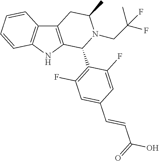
C12=C(NC3=C1C=CC=C3)C(C1=C(F)C=C(C=CC(O)=O)C=C1F)N(CC(F)(C)F)C(C)C2
